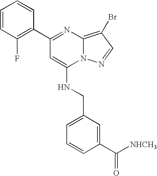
C1(C2=C(F)C=CC=C2)=NC2=C(Br)C=NN2C(NCC2=CC=CC(C([NHCH3])=O)=C2)=C1
